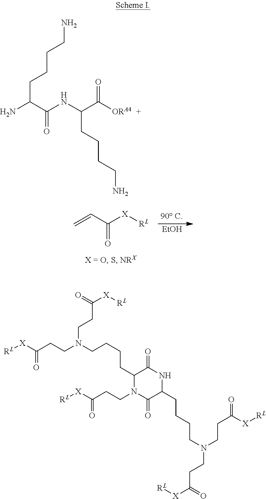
NC(C(NC(C([ORA4])=O)CCCCN)=O)CCCCN.C(C([X][RL])=O)=C.[EtOH].C1(CCCCN(CCC([X][RL])=O)CCC([X][RL])=O)C(=O)N(CCC([X][RL])=O)C(CCCCN(CCC(=O)[X][RL])CCC([X][RL])=O)C(=O)N1
